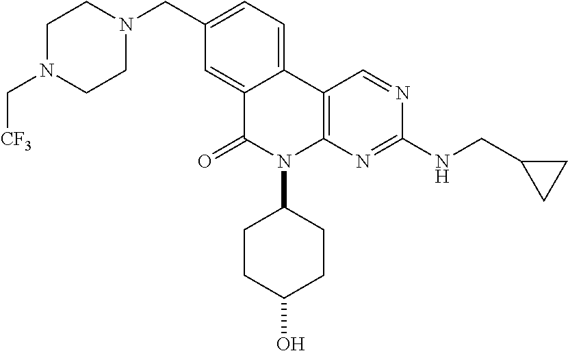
C1N(C[CF3])CCN(CC2=CC=C3C(=C2)C(=O)N(C2CCC(O)CC2)C2=C3C=NC(NCC3CC3)=N2)C1
